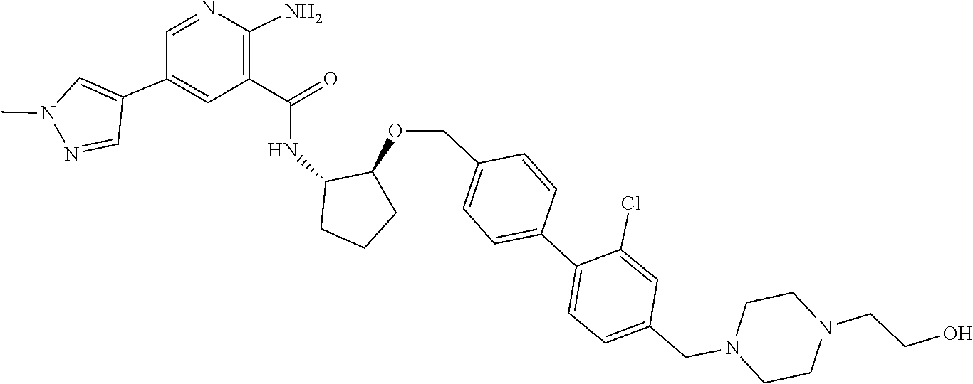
C1CN(CC2=CC=C(C3=CC=C(COC4C(NC(C5=C(N)N=CC(C6=CN(C)N=C6)=C5)=O)CCC4)C=C3)C(Cl)=C2)CCN1CCO
